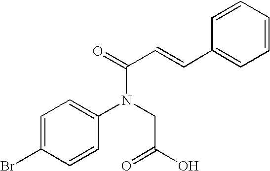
C1=C(Br)C=CC(N(CC(O)=O)C(=O)C=CC2=CC=CC=C2)=C1
